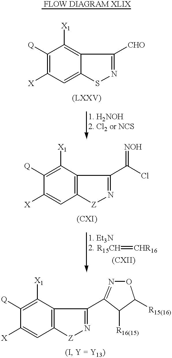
C1([Q])=C([X])C=C2C(=C1[X1])C([CHO])=NS2.C1([Q])=C([X1])C2=C(C=C1[X])[Z]N=C2C(Cl)=[NOH].[R15CH]=[CHR16].C1([Q])=C([X1])C2=C(C=C1[X])[Z]N=C2C1=NOC([R15(16)])C1[R16(15)]
